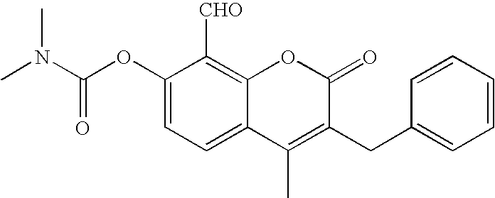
C1(OC(N(C)C)=O)=CC=C2C(=C1[CHO])OC(=O)C(CC1=CC=CC=C1)=C2C
